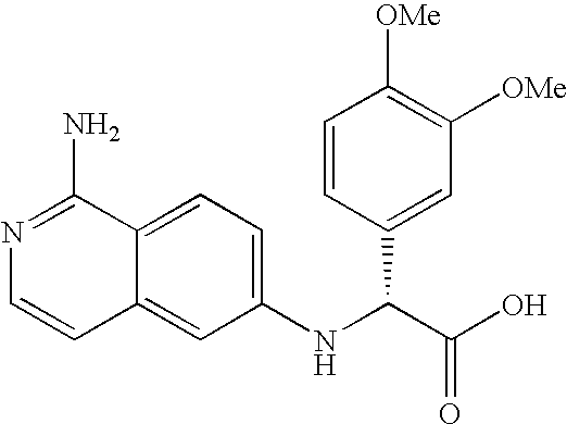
C1(NC(C(O)=O)C2=CC([OMe])=C([OMe])C=C2)=CC=C2C(=C1)C=CN=C2N
